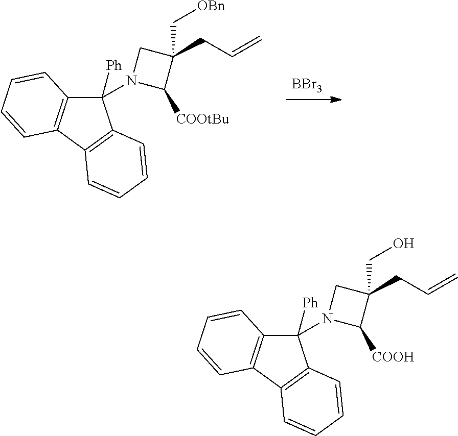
[BBr3].C1([Ph])(N2CC(CC=C)(C[OBn])C2[COOtBu])C2=C(C3=C1C=CC=C3)C=CC=C2.C1([Ph])(N2CC(CC=C)(CO)C2[COOH])C2=C(C3=C1C=CC=C3)C=CC=C2
